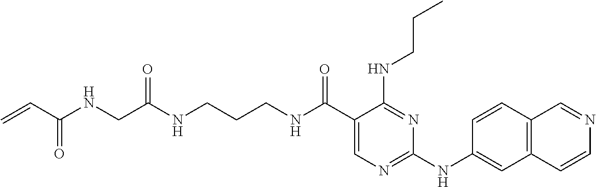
C1(C(NCCCNC(CNC(C=C)=O)=O)=O)=CN=C(NC2=CC3=C(C=C2)C=NC=C3)N=C1NCCC
